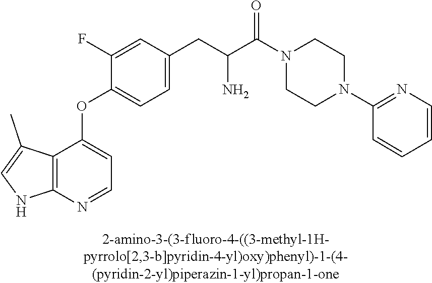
C1(F)=CC(CC(C(N2CCN(C3=NC=CC=C3)CC2)=O)N)=CC=C1OC1=CC=NC2=C1C(C)=CN2
